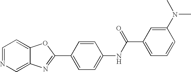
C12=CN=CC=C1OC(C1=CC=C(NC(C3=CC=CC(N(C)C)=C3)=O)C=C1)=N2
